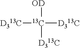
[13C]([D313C])([OD])([D313C])[D313C]
